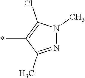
C1(C)=C(Cl)N(C)N=C1C
